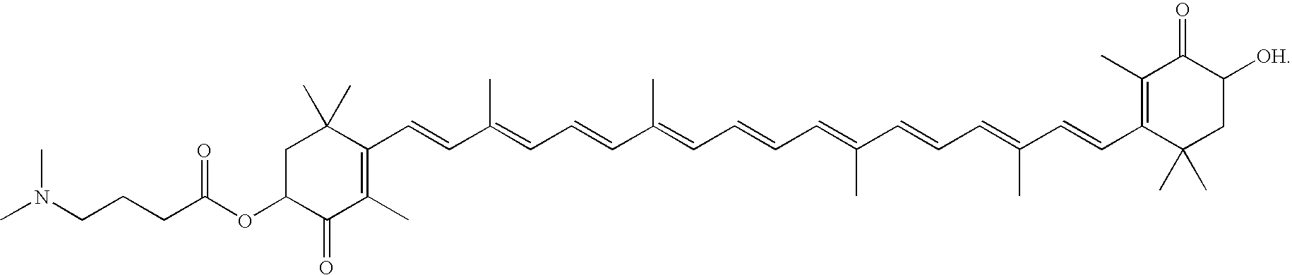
C1(C=CC(=CC=CC(=CC=CC=C(C=CC=C(C=CC2=C(C)C(=O)C([OH])CC2(C)C)C)C)C)C)=C(C)C(=O)C(OC(CCCN(C)C)=O)CC1(C)C
